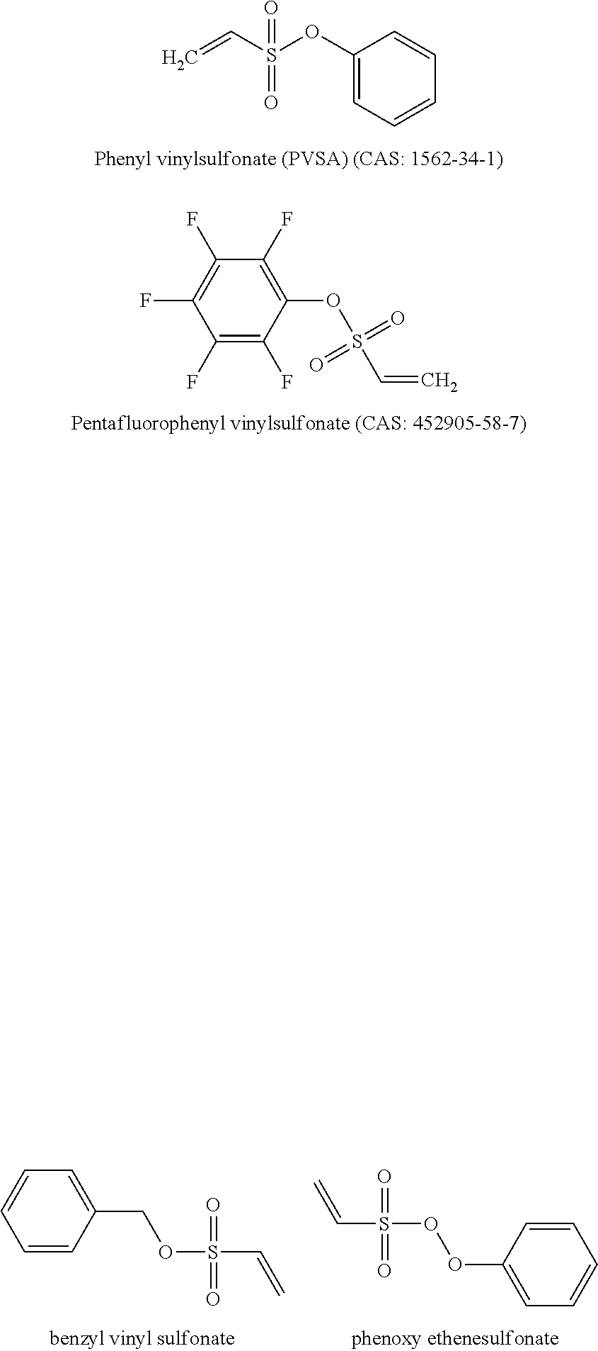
C1(OS(C=C)(=O)=O)=CC=CC=C1.C1(F)=C(F)C(OS(C=C)(=O)=O)=C(F)C(F)=C1F.C1=CC(COS(C=C)(=O)=O)=CC=C1.C1=CC(OOS(C=C)(=O)=O)=CC=C1
